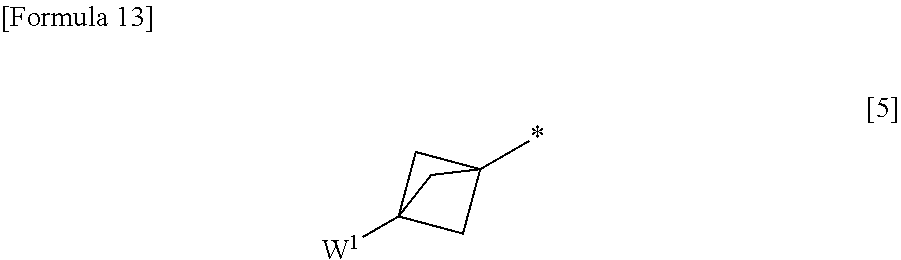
*C12CC([W1])(C1)C2
